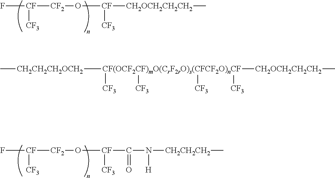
F[CF]([CF3])[CF2]O[CF]([CF3])[CH2OCH2CH2CH2]C.F[CF]([CF3])[CF2]O[CF]([CF3])C(=O)N([H])[CH2CH2CH2]C.C[CH2CH2CH2OCH2][CF(OCF2CF)mO(CrF2rO)s(CFCF2O)nCF]([CH2OCH2CH2CH2]C)([CF3])([CF3])([CF3])[CF3]
